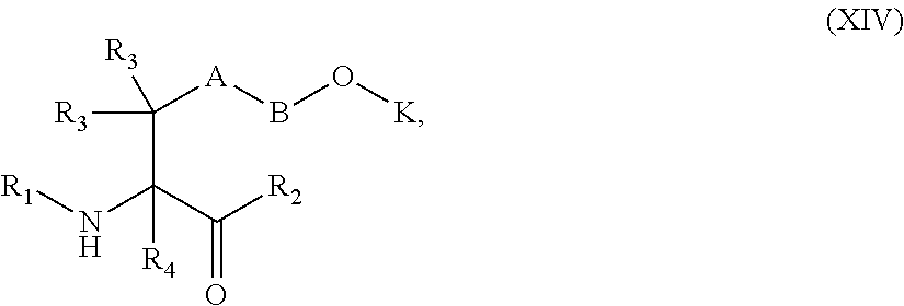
[R3]C(C(N[R1])(C([R2])=O)[R4])([A]BO[K])[R3]
